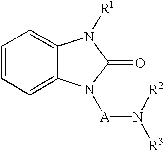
C1=CC=C2C(=C1)N([R1])C(=O)N2[A]N([R3])[R2]
